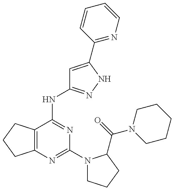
C12=C(C(NC3=NNC(C4=NC=CC=C4)=C3)=NC(N3CCCC3C(=O)N3CCCCC3)=N1)CCC2
